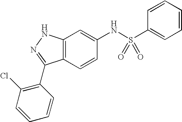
C12=C(C=CC(NS(C3=CC=CC=C3)(=O)=O)=C1)C(C1=C(Cl)C=CC=C1)=NN2
